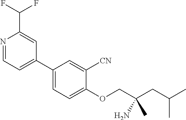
N1=CC=C(C2=CC=C(OCC(CC(C)C)(N)C)C([CN])=C2)C=C1C(F)F
